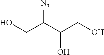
[N3]C(C(CO)O)CO
